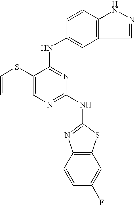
C12=C(C(NC3=CC4=C(C=C3)NN=C4)=NC(NC3=NC4=C(S3)C=C(F)C=C4)=N1)SC=C2
